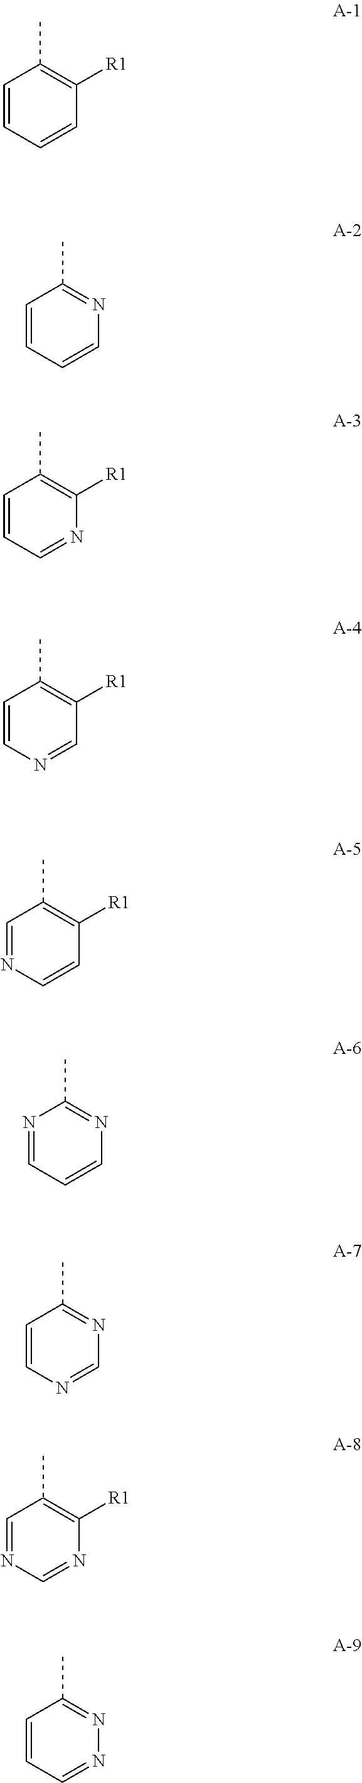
C1=CC=CC([R1])=C1C.C1=CC=CN=C1C.C1=CC=NC([R1])=C1C.C1=CN=CC([R1])=C1C.C1=NC=CC([R1])=C1C.N1=CC=CN=C1C.C1=NC=NC([R1])=C1C.C1=CC=NN=C1C.C1=CN=CN=C1C
